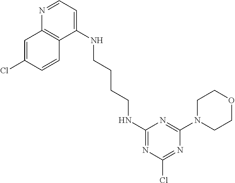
C1(NCCCCNC2=CC=NC3=C2C=CC(Cl)=C3)=NC(Cl)=NC(N2CCOCC2)=N1
